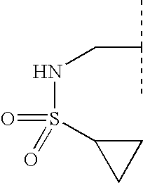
S(NCC(C)C)(=O)(C1CC1)=O
